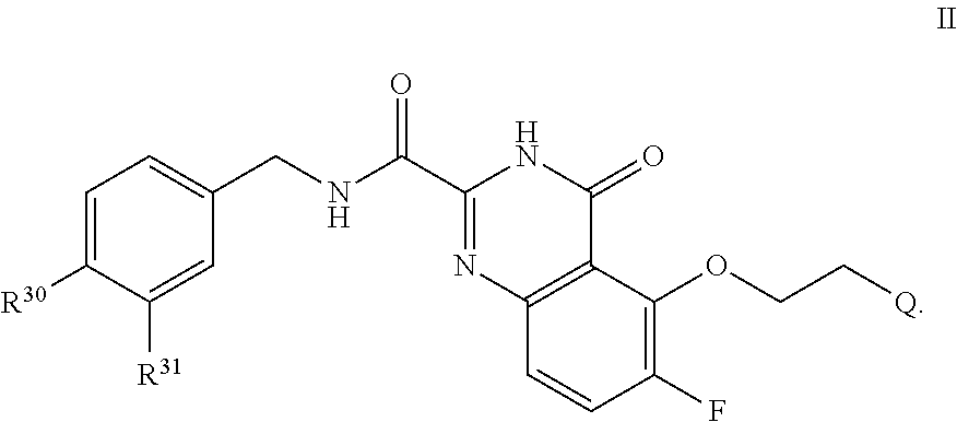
C1=C([R30])C([R31])=CC(CNC(C2=NC3=C(C(=O)N2)C(OCC[Q])=C(F)C=C3)=O)=C1
